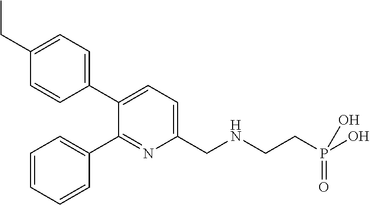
C1(CC)=CC=C(C2=CC=C(CNCCP(O)(=O)O)N=C2C2=CC=CC=C2)C=C1
